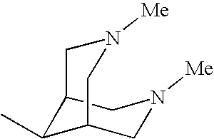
N1([Me])CC2C(C)C(C1)CN([Me])C2
